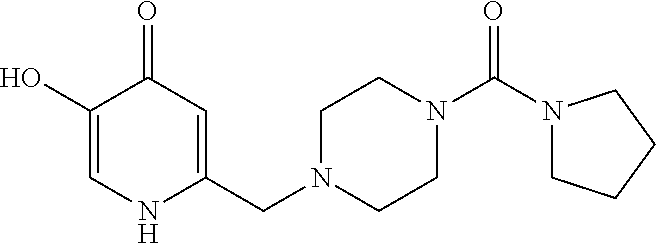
C1(O)=CNC(CN2CCN(C(N3CCCC3)=O)CC2)=CC1=O
